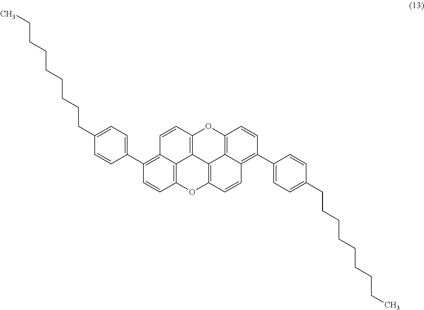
C1=CC2=C3C(=C1C1=CC=C(CCCCCCCCC)C=C1)C=CC1=C3C3=C(O2)C=CC2=C(C4=CC=C(CCCCCCCCC)C=C4)C=CC(=C32)O1
